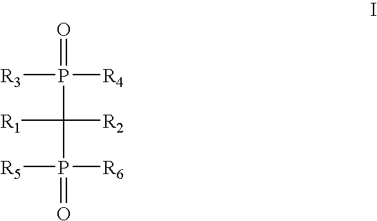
P(=O)([R3])([R4])C([R1])([R2])P([R5])([R6])=O
